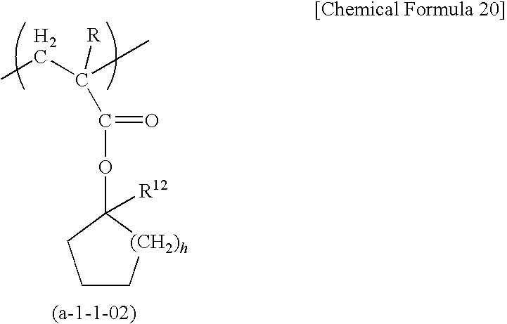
C1C[(CH2)h]C(OC(=O)C(C)(CC)[R])([R12])C1
